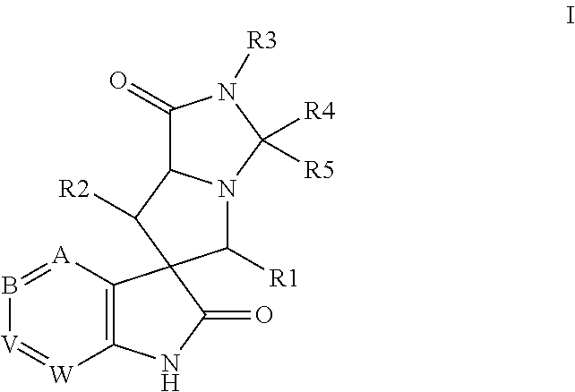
C12=C([A]=B[V]=[W]1)C1(C(=O)N2)C([R1])N2C(C1[R2])C(=O)N([R3])C2([R4])[R5]
